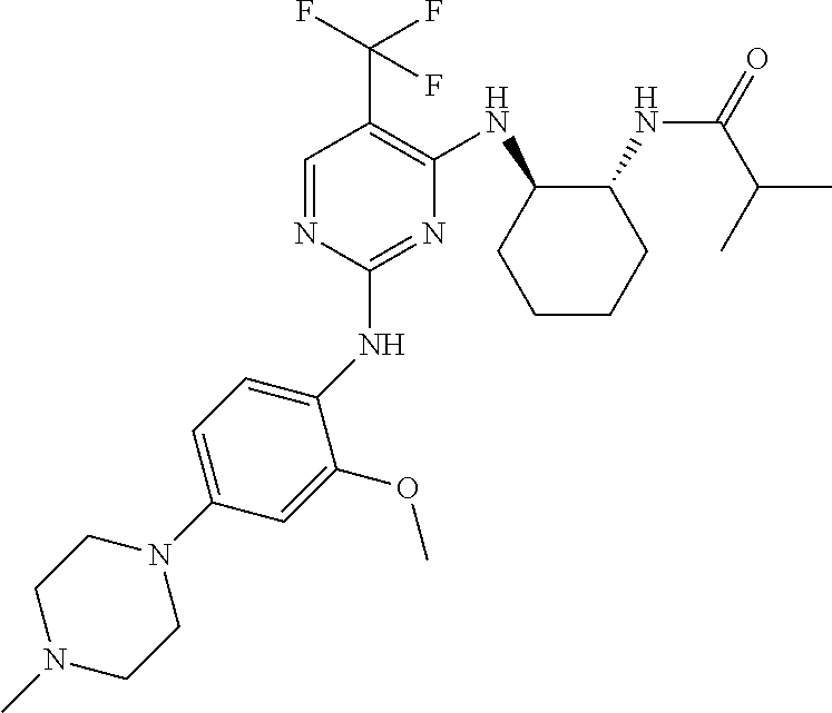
C1(NC2=CC=C(N3CCN(C)CC3)C=C2OC)=NC(NC2CCCCC2NC(=O)C(C)C)=C(C(F)(F)F)C=N1
